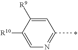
C1(C)=NC=C([R10])C([R9])=C1
